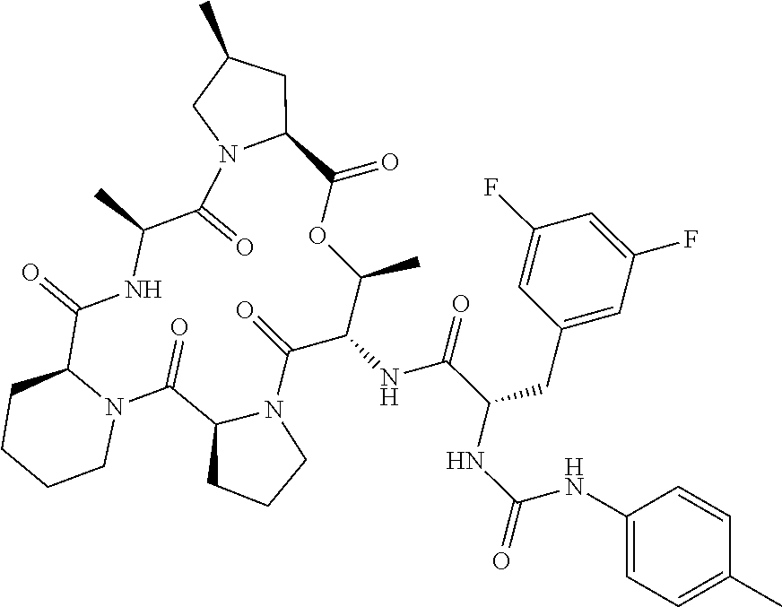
C12CC(C)CN1C(=O)C(C)NC(=O)C1N(C(=O)C3N(C(=O)C(NC(C(CC4=CC(F)=CC(F)=C4)NC(=O)NC4=CC=C(C)C=C4)=O)C(C)OC2=O)CCC3)CCCC1
